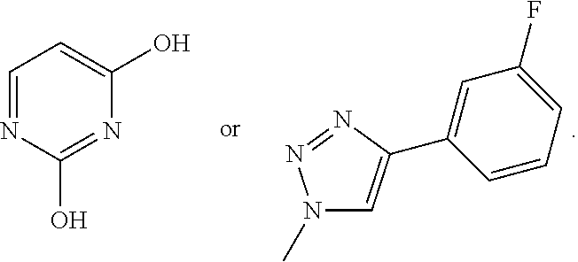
C1=NC(O)=NC(O)=C1.N1(C)C=C(C2=CC(F)=CC=C2)N=N1
